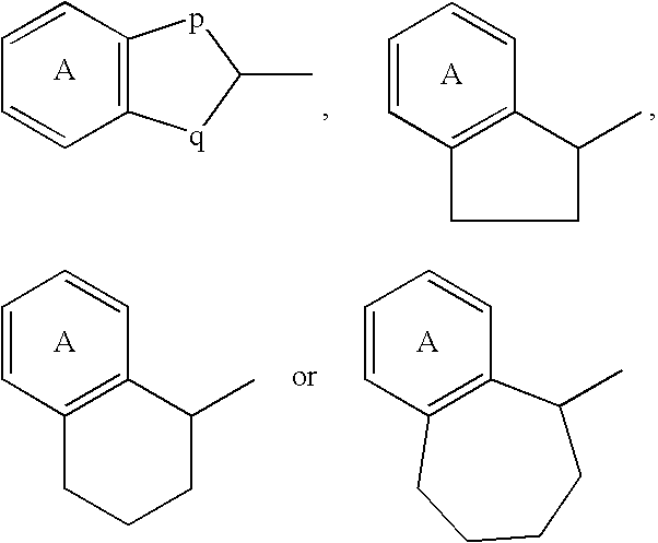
C1=CC=CC2=C1pC(C)[q]2.C1C(C)C2=C(C1)C=CC=C2.C12=C(C=CC=C1)CCCCC2C.C1C(C)C2=C(C=CC=C2)CC1
